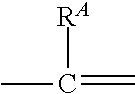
[RA]C(=C)C
